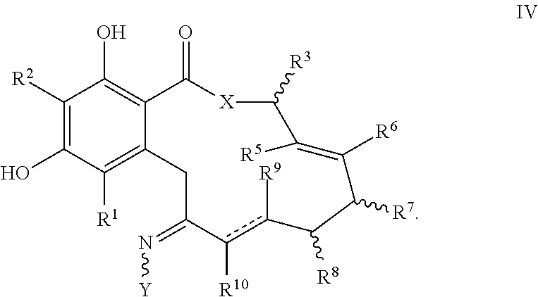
C1([R2])=C(O)C([R1])=C2C(=C1O)C(=O)[X]C([R3])C([R5])=C([R6])C([R7])C([R8])c([R9])c([R10])C(=N[Y])C2
